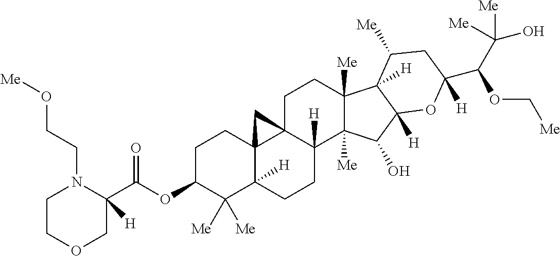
O(C1C([Me])([Me])C2([H])C3(CC1)C1(C([H])(CC2)C2([Me])C([Me])(CC1)C1([H])C([H])(C2O)OC(C(C([Me])(O)[Me])OC[Me])([H])CC1[Me])C3)C(C1([H])N(CCO[Me])CCOC1)=O
